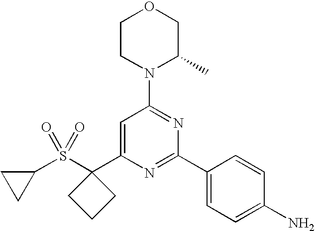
C1(S(=O)(=O)C2(C3=CC(N4C(C)COCC4)=NC(C4=CC=C(N)C=C4)=N3)CCC2)CC1
